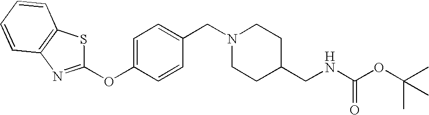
C1(CN2CCC(CNC(OC(C)(C)C)=O)CC2)=CC=C(OC2=NC3=C(C=CC=C3)S2)C=C1
